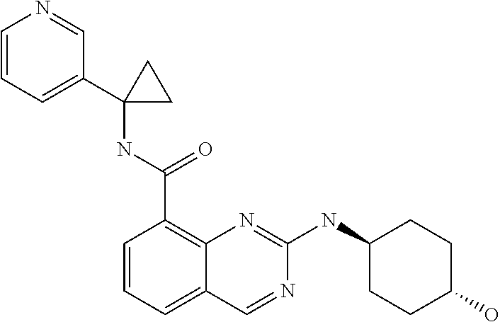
C1=CC=C2C(=C1C(NC1(C3=CC=CN=C3)CC1)=O)N=C(NC1CCC(O)CC1)N=C2
